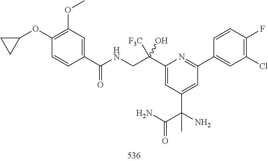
C1(C(CNC(C2=CC(OC)=C(OC3CC3)C=C2)=O)([F3C])O)=CC(C(N)(C(=O)N)C)=CC(C2=CC(Cl)=C(F)C=C2)=N1
